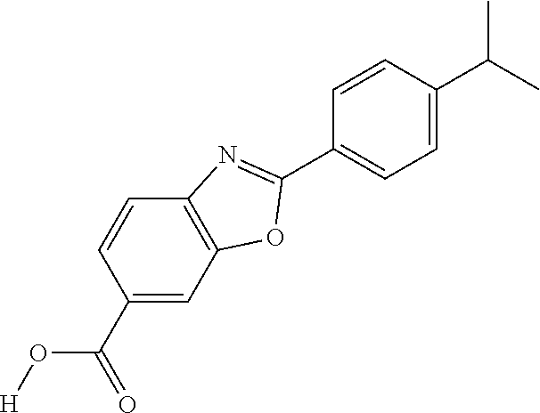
C1=C(C(=O)O[H])C=CC2=C1OC(C1=CC=C(C(C)C)C=C1)=N2
